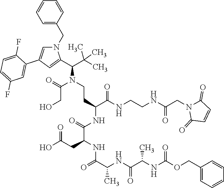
N1(CC2=CC=CC=C2)C=C(C2=CC(F)=CC=C2F)C=C1C(C(C)(C)C)N(CCC(C(NCCNC(CN1C(=O)C=CC1=O)=O)=O)NC(C(NC(C(NC(C(NC(=O)OCC1=CC=CC=C1)C)=O)C)=O)CC(O)=O)=O)C(=O)CO
